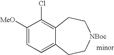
C1([MeO])=CC=C2C(=C1Cl)CC[NBoc]CC2
